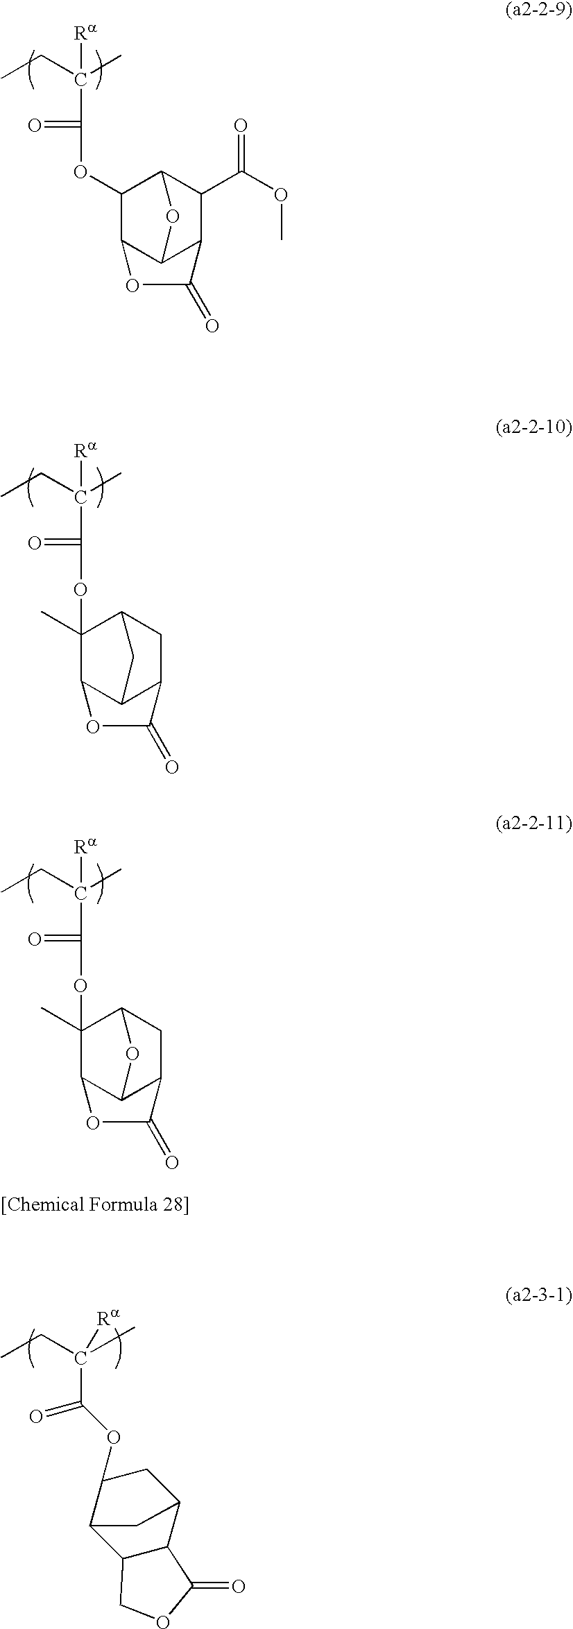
C([Ra])(CC)(C)C(=O)OC1C2C3C(C(C(OC)=O)C1O3)C(=O)O2.C([Ra])(CC)(C)C(=O)OC1(C)C2C3C(CC1C3)C(=O)O2.C([Ra])(CC)(C)C(=O)OC1(C)C2C3C(CC1O3)C(=O)O2.C([Ra])(CC)(C)C(=O)OC1C2C3C(C(C1)C2)C(=O)OC3
